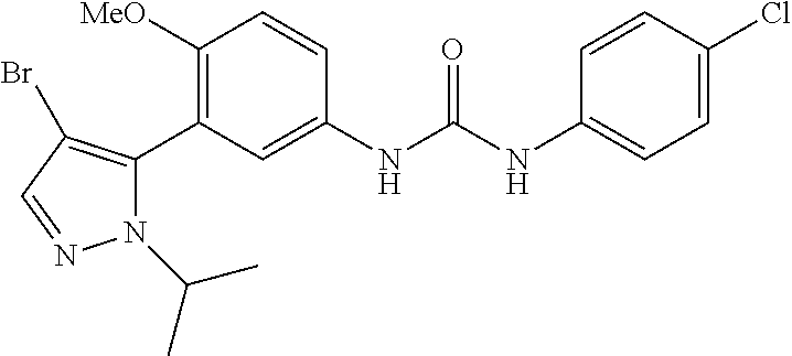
C1([MeO])=C(C2=C(Br)C=NN2C(C)C)C=C(NC(NC2=CC=C(Cl)C=C2)=O)C=C1
